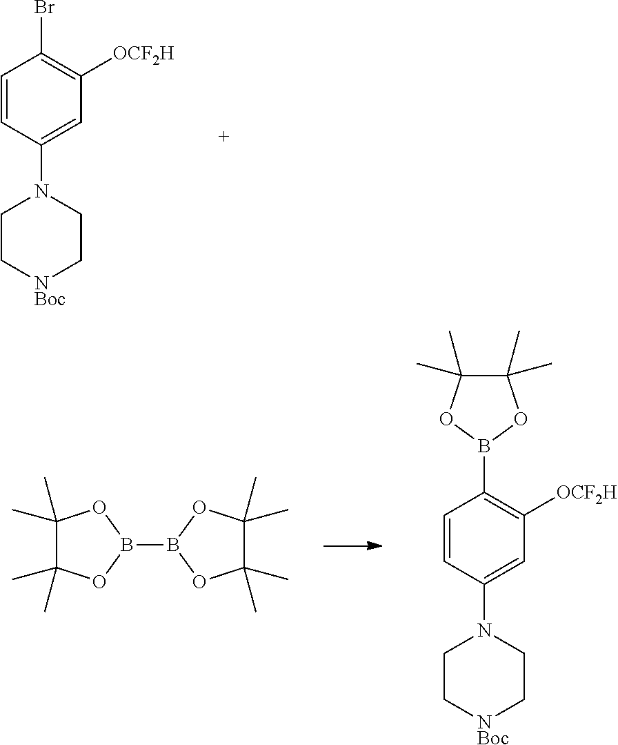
C1=CC(N2CC[NBoc]CC2)=CC([OCF2H])=C1Br.B1(B2OC(C)(C)C(C)(C)O2)OC(C)(C)C(C)(C)O1.C1=CC(N2CC[NBoc]CC2)=CC([OCF2H])=C1B1OC(C)(C)C(C)(C)O1
